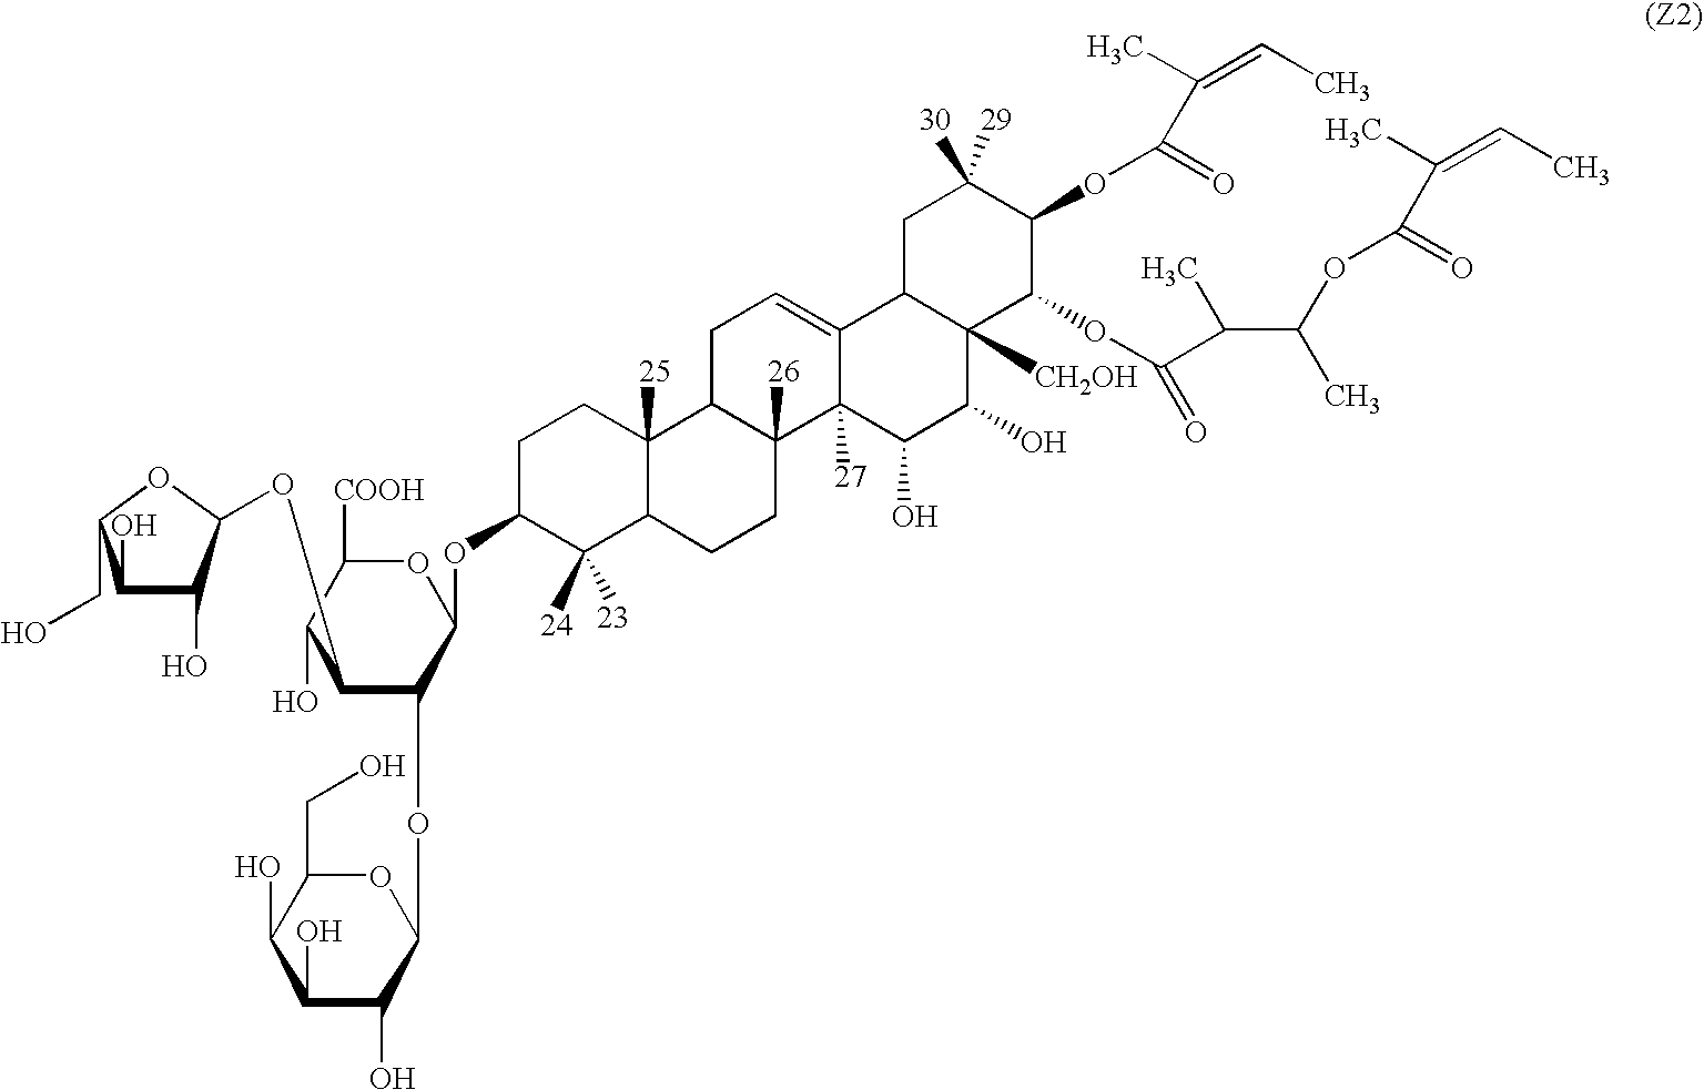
C1(O)C(O)C(OC2C(OC3OC(CO)C(O)C(O)C3O)C(OC3C([24])([23])C4C([25])(CC3)C3C([26])(CC4)C4([27])C(=CC3)C3C([CH2OH])(C(O)C4O)C(OC(=O)C(C)C(OC(=O)C(C)=CC)C)C(OC(=O)C(C)=CC)C([30])([29])C3)OC([COOH])C2O)OC1CO
